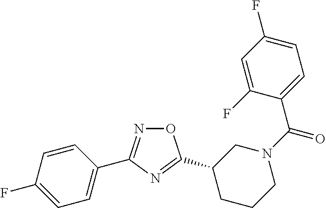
O1N=C(C2=CC=C(F)C=C2)N=C1C1CCCN(C(=O)C2=CC=C(F)C=C2F)C1
